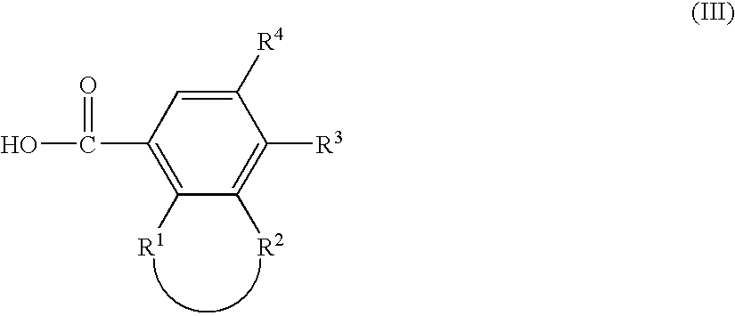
OC(=O)C1=C([R1])C([R2])=C([R3])C([R4])=C1
